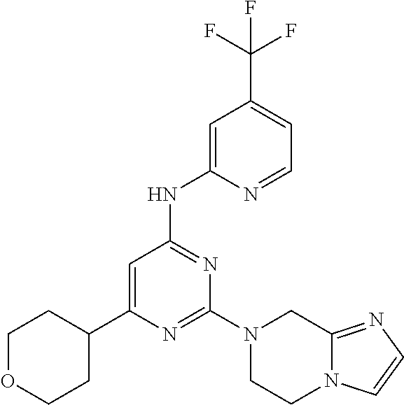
N1=C(N2CCN3C(=NC=C3)C2)N=C(NC2=CC(C(F)(F)F)=CC=N2)C=C1C1CCOCC1
